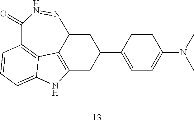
C12=C3C(CC(C4=CC=C(N(C)C)C=C4)C1)N=NC(=O)C1=C3C(=CC=C1)N2
